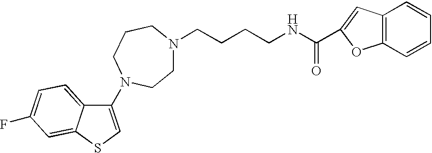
C(CCCNC(=O)C1=CC2=C(O1)C=CC=C2)N1CCN(C2=CSC3=CC(F)=CC=C23)CCC1
